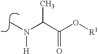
N(C)(C(C(O[R1])=O)C)[H]
